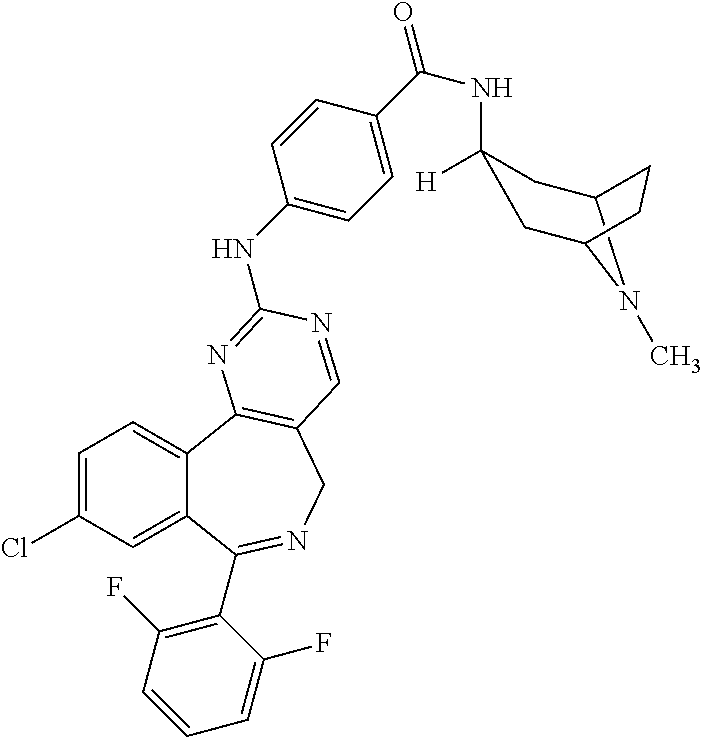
C12CC(NC(C3=CC=C(NC4=NC5=C(CN=C(C6=C(F)C=CC=C6F)C6=CC(Cl)=CC=C65)C=N4)C=C3)=O)([H])CC(CC1)N2C
